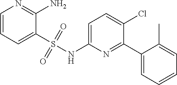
C1=CC=C(S(NC2=CC=C(Cl)C(C3=CC=CC=C3C)=N2)(=O)=O)C(N)=N1
